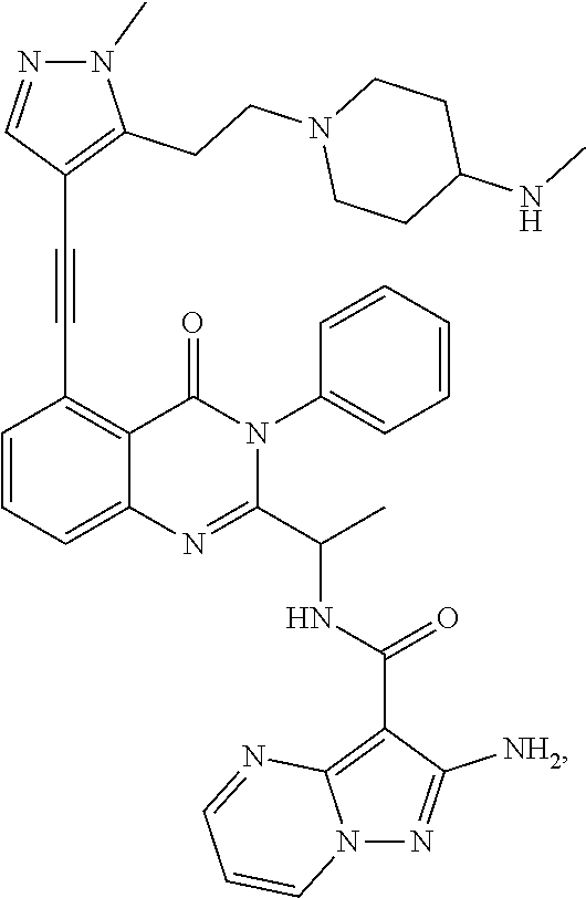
C1=CC=C2C(=C1C#CC1=C(CCN3CCC(NC)CC3)N(C)N=C1)C(=O)N(C1=CC=CC=C1)C(C(C)NC(C1=C3N(N=C1[NH2])C=CC=N3)=O)=N2
